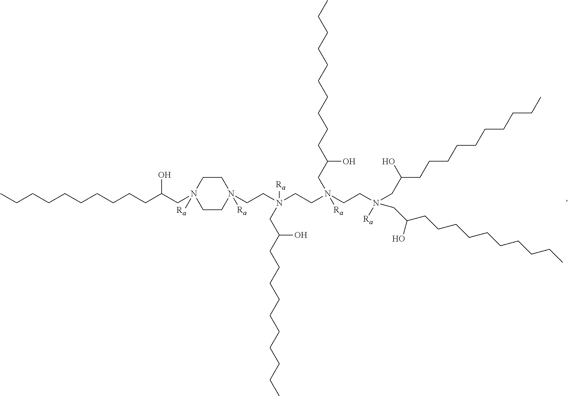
C1CN([Ra])(CCN(CCN(CCN([Ra])(CC(CCCCCCCCCC)O)CC(O)CCCCCCCCCC)([Ra])CC(CCCCCCCCCC)O)([Ra])CC(CCCCCCCCCC)O)CCN1([Ra])CC(CCCCCCCCCC)O
